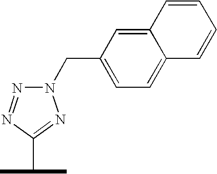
N1(CC2=CC=C3C(=C2)C=CC=C3)N=NC(C(C)C)=N1
